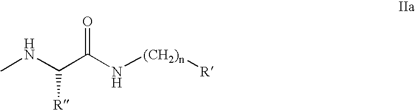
CNC(C(N[(CH2)n][R])=O)[R]
